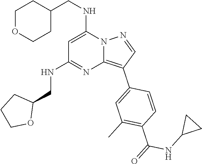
C1(CNC2=CC(NCC3CCCO3)=NC3=C(C4=CC(C)=C(C(=O)NC5CC5)C=C4)C=NN23)CCOCC1
